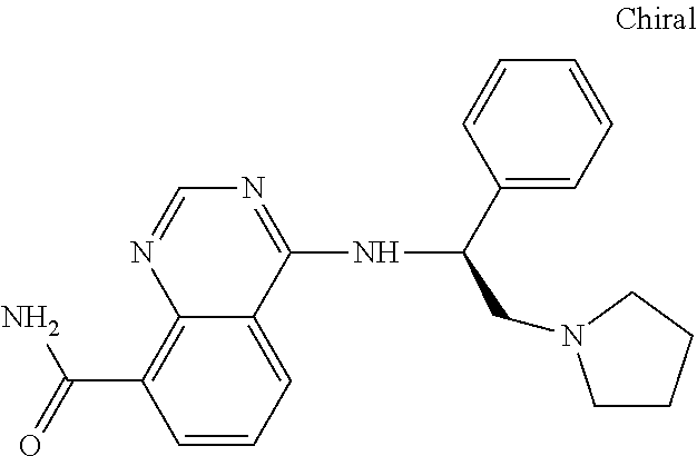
C12=C(C(=O)N)C=CC=C1C(NC(CN1CCCC1)C1=CC=CC=C1)=NC=N2
